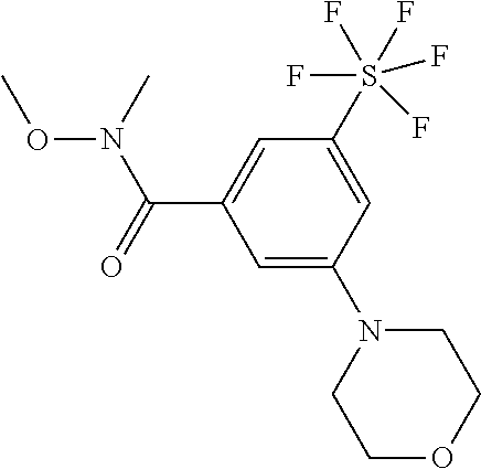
C1=C(N2CCOCC2)C=C(S(F)(F)(F)(F)F)C=C1C(=O)N(OC)C
